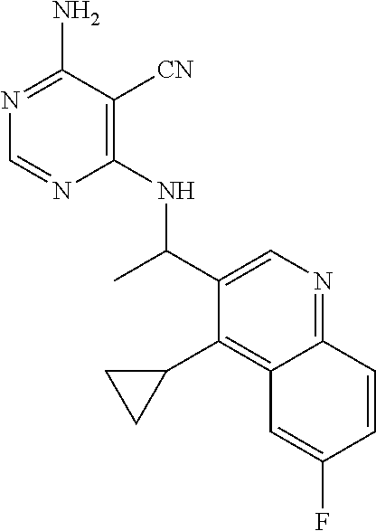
C1(NC(C2=CN=C3C(=C2C2CC2)C=C(F)C=C3)C)=C([CN])C(N)=NC=N1
